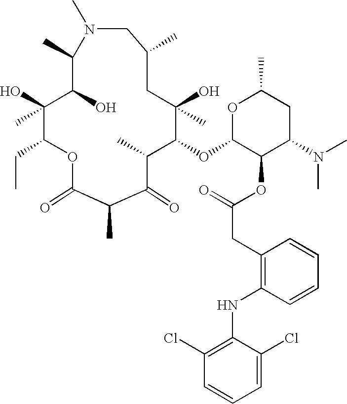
O1C(=O)C(C)C(=O)C(C)C(OC2C(OC(=O)CC3=C(NC4=C(Cl)C=CC=C4Cl)C=CC=C3)C(N(C)C)CC(C)O2)C(O)(C)CC(C)CN(C)C(C)C(O)C(O)(C)C1CC
